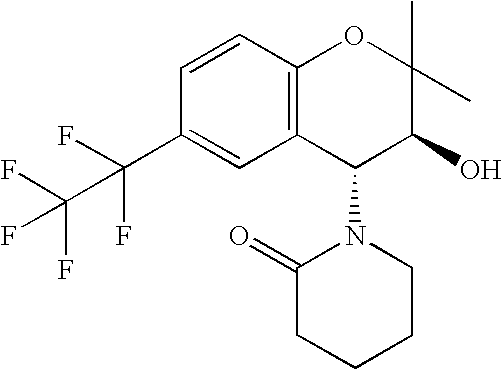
C1(C(F)(F)C(F)(F)F)=CC2=C(C=C1)OC(C)(C)C(O)C2N1C(=O)CCCC1
